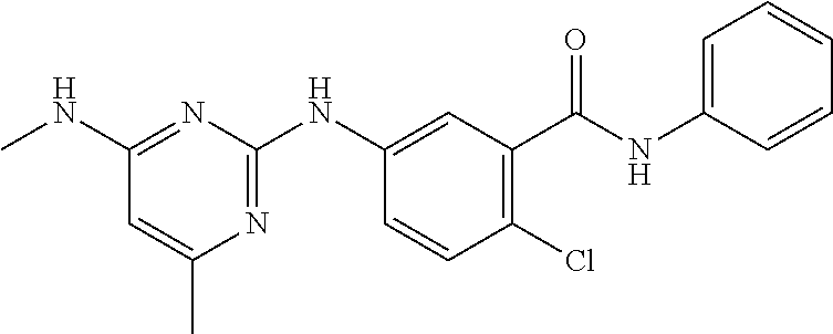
C1=CC(Cl)=C(C(NC2=CC=CC=C2)=O)C=C1NC1=NC(C)=CC(NC)=N1
